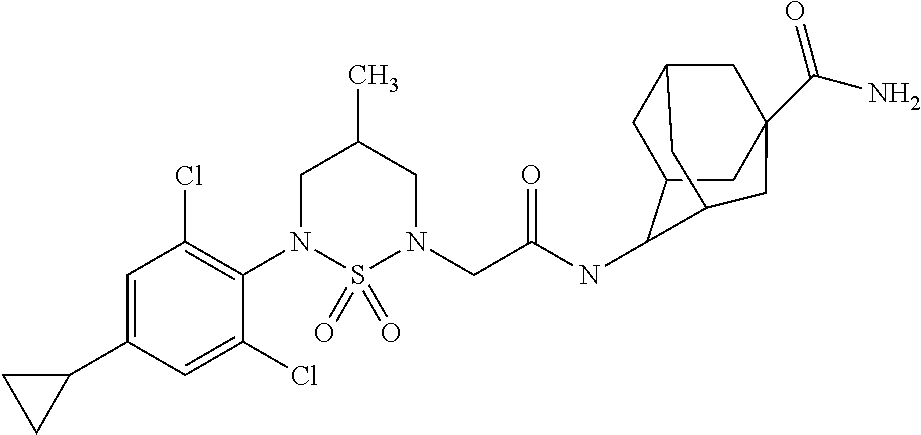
C1=C(C2CC2)C=C(Cl)C(N2S(=O)(=O)N(CC(NC3C4CC5CC(C(=O)N)(CC3C5)C4)=O)CC(C)C2)=C1Cl
